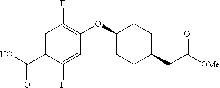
OC(C1=CC(F)=C(OC2CCC(CC([OMe])=O)CC2)C=C1F)=O
